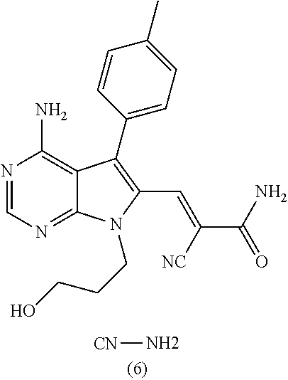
[CN]N.N1=CN=C2C(=C1N)C(C1=CC=C(C)C=C1)=C(C=C(C(=O)N)[NC])N2CCCO
